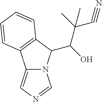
C12=CN=CN1C(C(O)C(C)(C#N)C)C1=C2C=CC=C1
